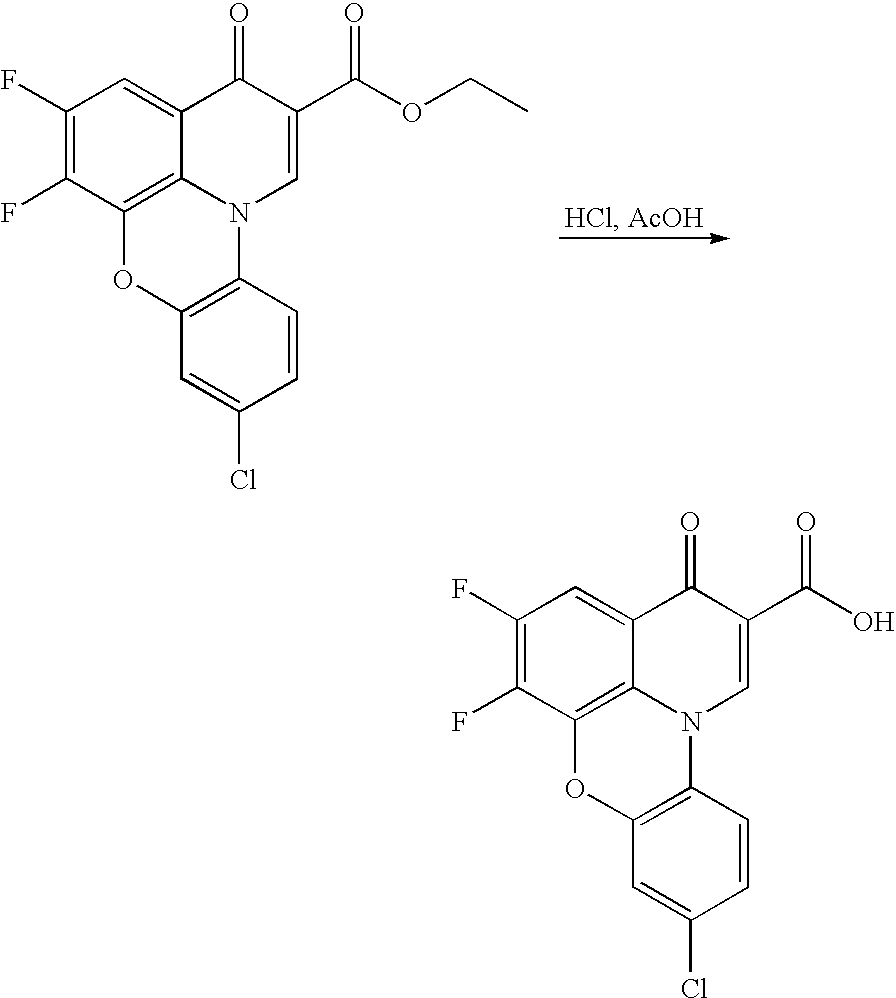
C1(F)=C(F)C2=C3C(=C1)C(=O)C(C(OCC)=O)=CN3C1=C(O2)C=C(Cl)C=C1.C1(F)=C(F)C2=C3C(=C1)C(=O)C(C(O)=O)=CN3C1=C(O2)C=C(Cl)C=C1
